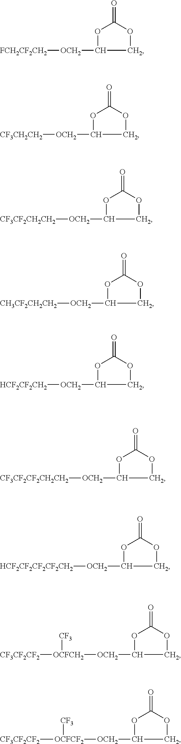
O1C([OCH2][FCH2CF2CH2])COC1=O.O1C([OCH2][CF3CH2CH2])COC1=O.O1C([OCH2][CF3CF2CH2CH2])COC1=O.O1C([OCH2][CH3CF2CH2CH2])COC1=O.O1C([OCH2][HCF2CF2CH2])COC1=O.O1C([OCH2][CF3CF2CF2CH2CH2])COC1=O.O1C([OCH2][HCF2CF2CF2CF2CH2])COC1=O.O1C([OCH2][OCFCH2]([CF3CF2CF2])[CF3])COC1=O.O1C([OCH2][OCFCF2]([CF3CF2CF2])[CF3])COC1=O
